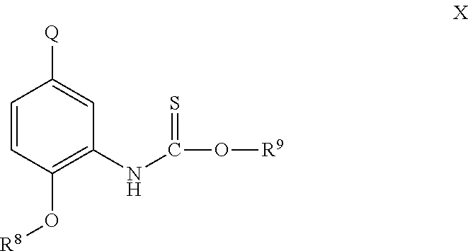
C1=CC(O[R8])=C(NC(O[R9])=S)C=C1[Q]
